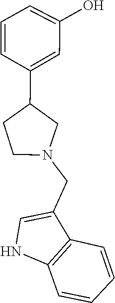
C1=C(C2CN(CC3=CNC4=C3C=CC=C4)CC2)C=CC=C1O
